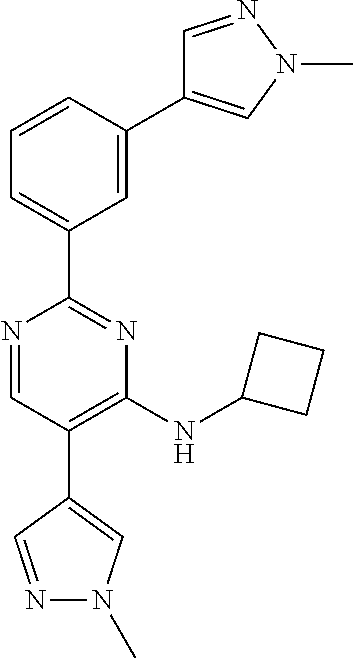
N1=CC(C2=CN(C)N=C2)=C(NC2CCC2)N=C1C1=CC=CC(C2=CN(C)N=C2)=C1
